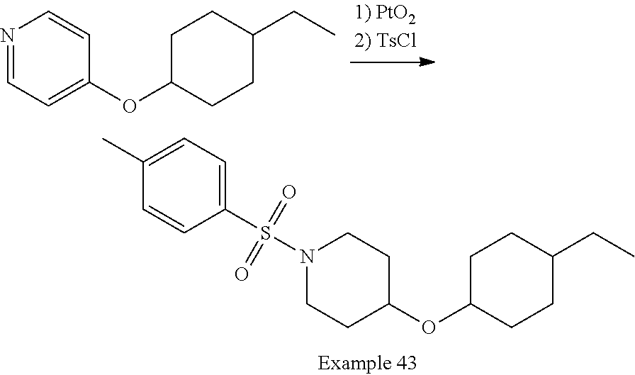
N1=CC=C(OC2CCC(CC)CC2)C=C1.N1(S(C2=CC=C(C)C=C2)(=O)=O)CCC(OC2CCC(CC)CC2)CC1
